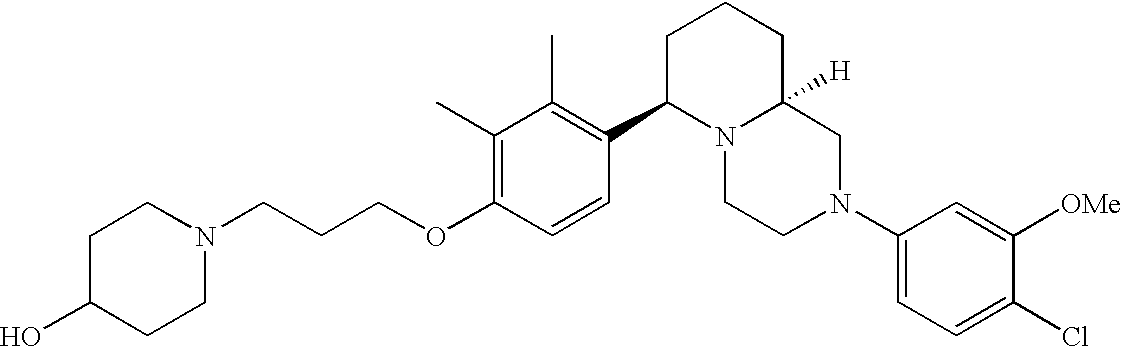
C1(C)=C(OCCCN2CCC(O)CC2)C=CC(C2N3C([H])(CCC2)CN(C2=CC=C(Cl)C([OMe])=C2)CC3)=C1C
